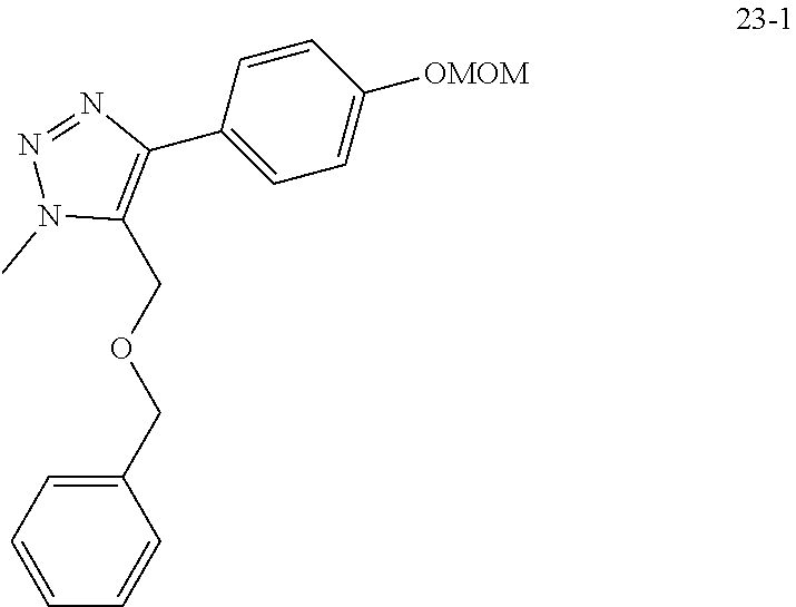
C1=C(C2=C(COCC3=CC=CC=C3)N(C)N=N2)C=CC([OMOM])=C1
